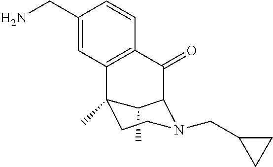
C1(C)C2C(=O)C3=C(C=C(CN)C=C3)C1(C)CCN2CC1CC1
